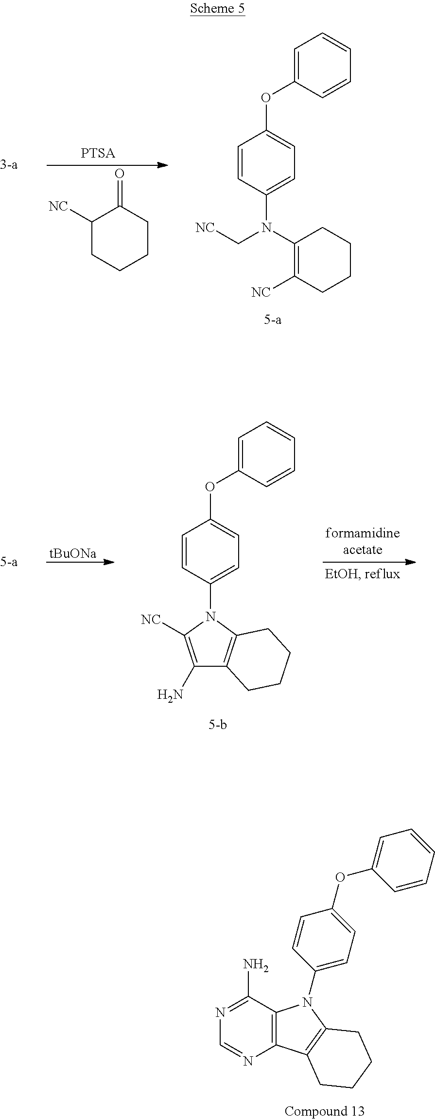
C12=C(C(N)=NC=N1)N(C1=CC=C(OC3=CC=CC=C3)C=C1)C1=C2CCCC1.C1([NC])CCCCC1=O.C1=CC(N(C2=C([NC])CCCC2)C[NC])=CC=C1OC1=CC=CC=C1.C1=CC(N2C([NC])=C(N)C3=C2CCCC3)=CC=C1OC1=CC=CC=C1.[tBuONa]
